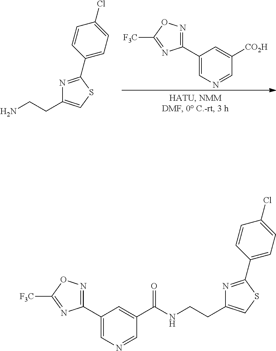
C1(C2=NC(CCN)=CS2)=CC=C(Cl)C=C1.C1(C2=NOC([F3C])=N2)=CN=CC([CO2H])=C1.C1(C2=NC(CCNC(C3=CC(C4=NOC([F3C])=N4)=CN=C3)=O)=CS2)=CC=C(Cl)C=C1
